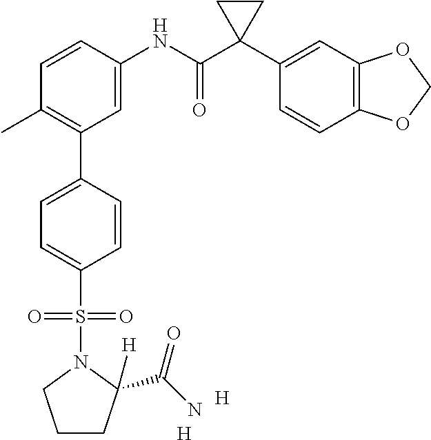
C1=C(NC(C2(C3=CC4=C(C=C3)OCO4)CC2)=O)C=CC(C)=C1C1=CC=C(S(=O)(=O)N2CCCC2(C(=O)N)[H])C=C1.[H].[H]
